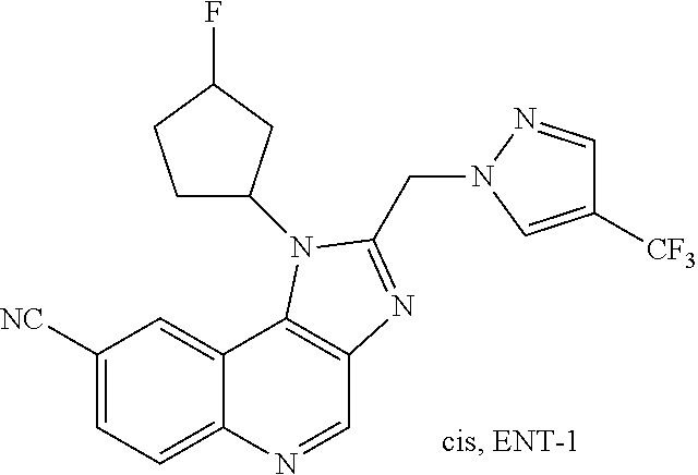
C1([NC])=CC=C2C(=C1)C1=C(C=N2)N=C(CN2N=CC([CF3])=C2)N1C1CCC(F)C1
